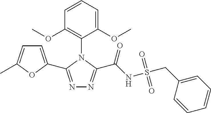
N1=C(C2=CC=C(C)O2)N(C2=C(OC)C=CC=C2OC)C(C(NS(CC2=CC=CC=C2)(=O)=O)=O)=N1
